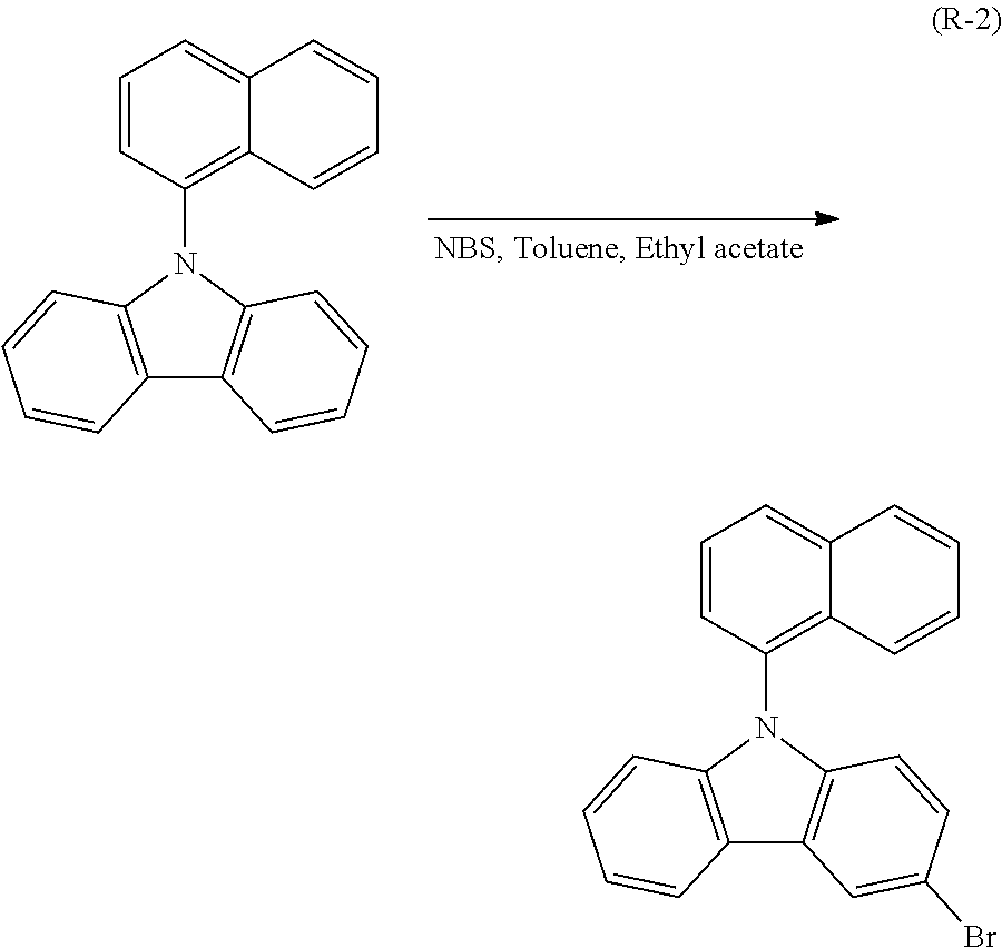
N1(C2=C3C(=CC=C2)C=CC=C3)C2=C(C3=C1C=CC=C3)C=CC=C2.C1=CC(N2C3=C(C4=C2C=CC(Br)=C4)C=CC=C3)=C2C(=C1)C=CC=C2
